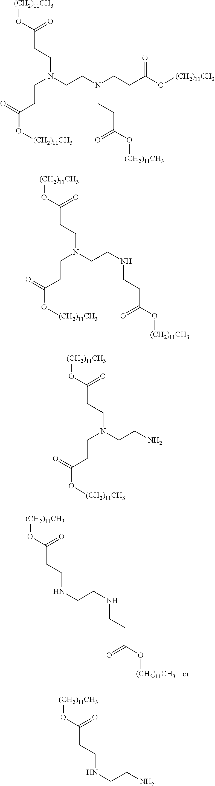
N(CCNCCC(O[(CH2)11CH3])=O)CCC(O[(CH2)11CH3])=O.C(N(CCN(CCC(O[(CH2)11CH3])=O)CCC(O[(CH2)11CH3])=O)CCC(O[(CH2)11CH3])=O)CC(O[(CH2)11CH3])=O.C(N(CCNCCC(O[(CH2)11CH3])=O)CCC(O[(CH2)11CH3])=O)CC(O[(CH2)11CH3])=O.C(N(CCN)CCC(O[(CH2)11CH3])=O)CC(O[(CH2)11CH3])=O.N(CC[NH2])CCC(O[(CH2)11CH3])=O
